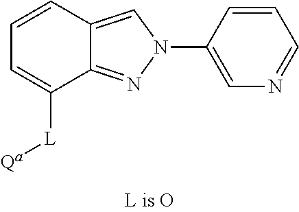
C1=CC=C([L][Qa])C2=NN(C3=CN=CC=C3)C=C12
